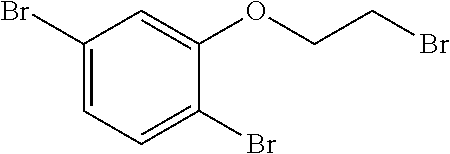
C1(Br)=CC=C(Br)C(OCCBr)=C1
